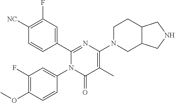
C1(C2=CC(F)=C([CN])C=C2)=NC(N2CC3C(CC2)CNC3)=C(C)C(=O)N1C1=CC(F)=C(OC)C=C1
